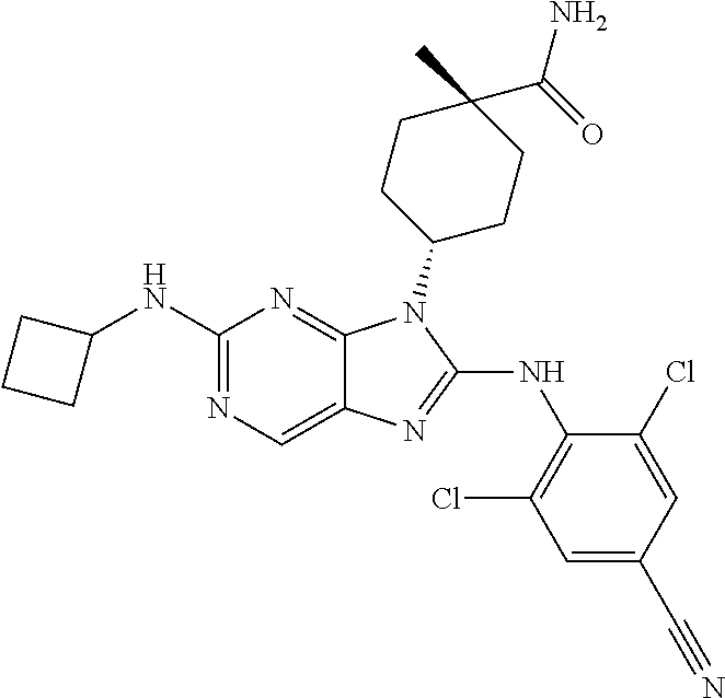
C1(NC2CCC2)=NC=C2C(=N1)N(C1CCC(C)(C(=O)N)CC1)C(NC1=C(Cl)C=C(C#N)C=C1Cl)=N2
